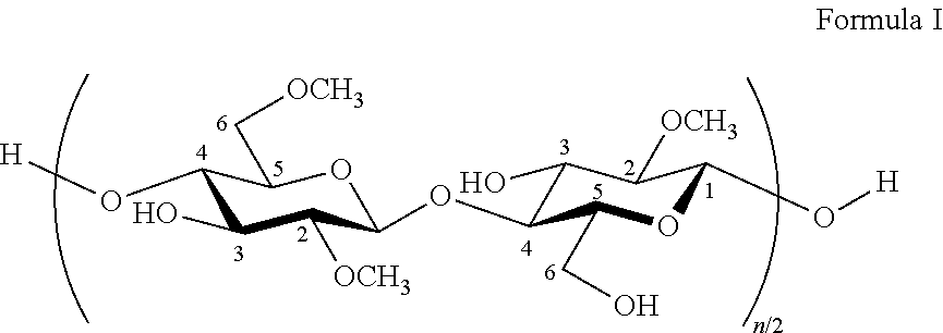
C1(O)C([OCH3])C(O[H])OC(CO)C1OC1C([OCH3])C(O)C(O[H])C(C[OCH3])O1
